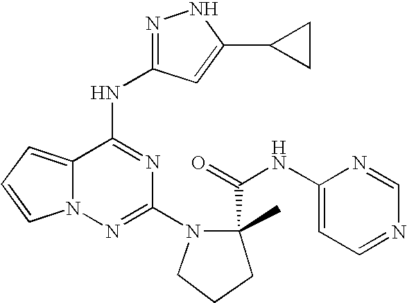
C1(N2CCCC2(C(=O)NC2=CC=NC=N2)C)=NN2C(=CC=C2)C(NC2=NNC(C3CC3)=C2)=N1
